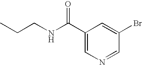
C1(C(NCCC)=O)=CN=CC(Br)=C1
